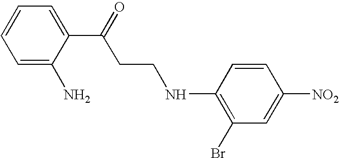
C1=C(N)C(C(=O)CCNC2=C(Br)C=C([NO2])C=C2)=CC=C1
